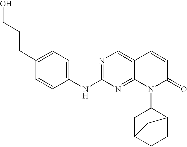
C1(CCCO)=CC=C(NC2=NC=C3C(=N2)N(C2CC4CCC2C4)C(=O)C=C3)C=C1
